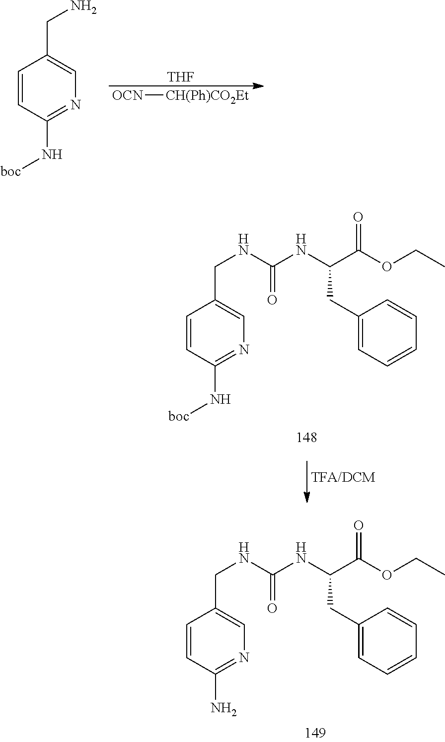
[THF].[CH(Ph)CO2Et][OCN].C1=CC(N[boc])=NC=C1CN.C1=CC(N[boc])=NC=C1CNC(NC(C(OCC)=O)CC1=CC=CC=C1)=O.C1=CC(N)=NC=C1CNC(NC(C(OCC)=O)CC1=CC=CC=C1)=O
